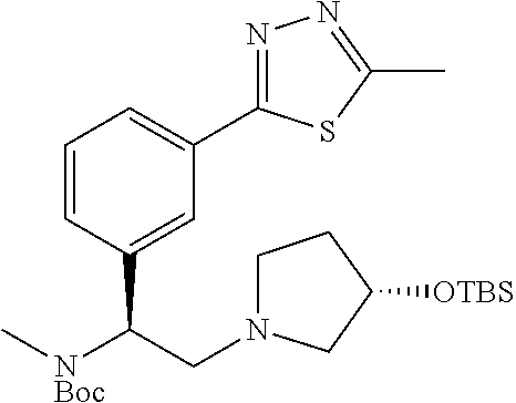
C1=CC(C(CN2CCC([OTBS])C2)[NBoc]C)=CC(C2=NN=C(C)S2)=C1
